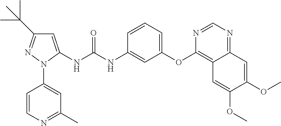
C1=C(NC(NC2=CC(OC3=C4C(=NC=N3)C=C(OC)C(OC)=C4)=CC=C2)=O)N(C2=CC(C)=NC=C2)N=C1C(C)(C)C
